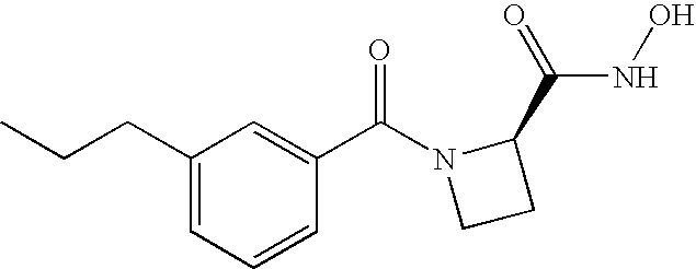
C1(CCC)=CC=CC(C(N2CCC2C(NO)=O)=O)=C1
